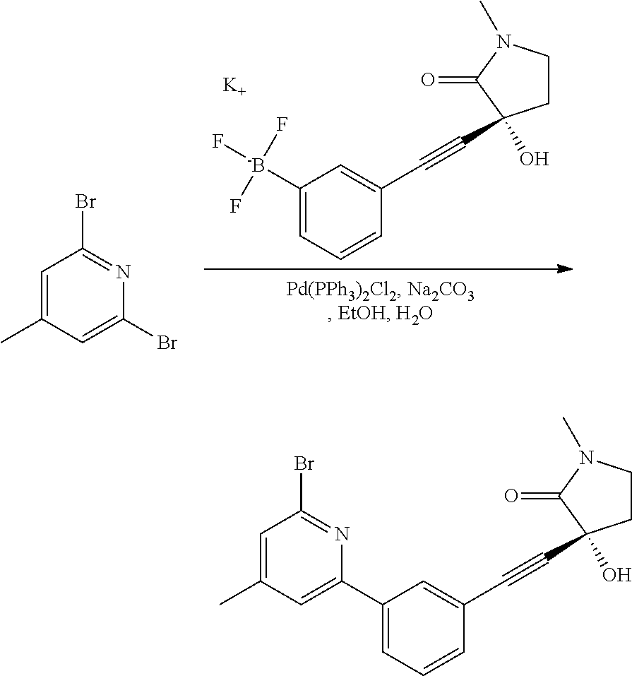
OC1(C#CC2=CC([-B](F)(F)F)=CC=C2)CCN(C)C1=O.[K].C1=C(C)C=C(Br)N=C1Br.C1=C(C)C=C(C2=CC=CC(C#CC3(O)CCN(C)C3=O)=C2)N=C1Br
